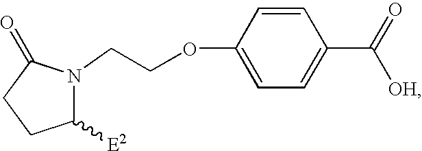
C1([E2])N(CCOC2=CC=C(C(=O)[OH])C=C2)C(=O)CC1
